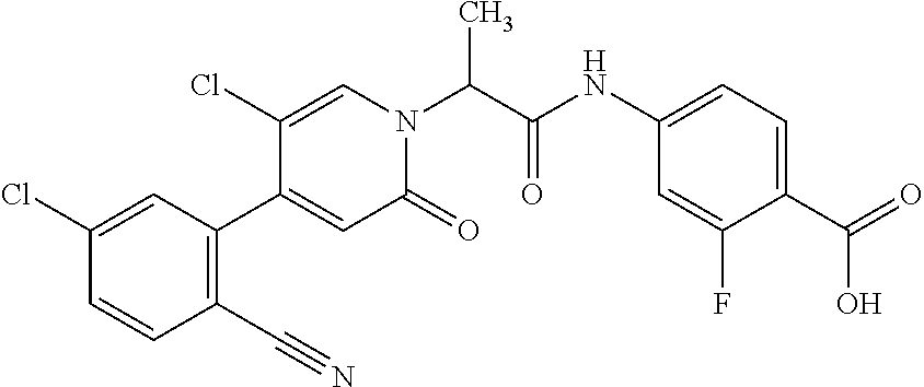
C1(Cl)=CC(C2=CC(=O)N(C(C(NC3=CC=C(C(=O)O)C(F)=C3)=O)C)C=C2Cl)=C(C#N)C=C1
